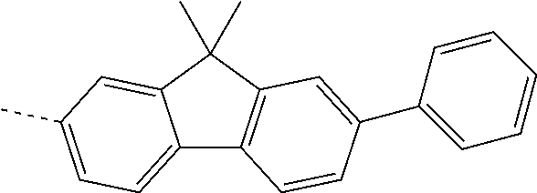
C12=C(C(C)(C)C3=CC(C)=CC=C13)C=C(C1=CC=CC=C1)C=C2
